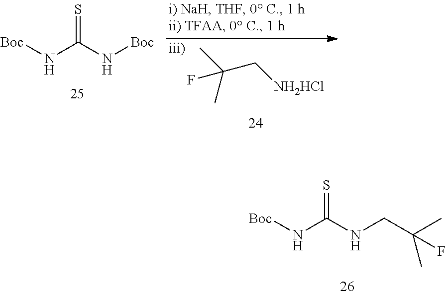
N(C(NCC(C)(C)F)=S)[Boc].N(C(N[Boc])=S)[Boc].CC(C)(C[NH2HCl])F.[iii)]
